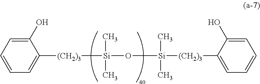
C1(O)=CC=CC=C1[(CH2)3][Si](O[Si]([(CH2)3]C1=CC=CC=C1O)(C)C)(C)C
